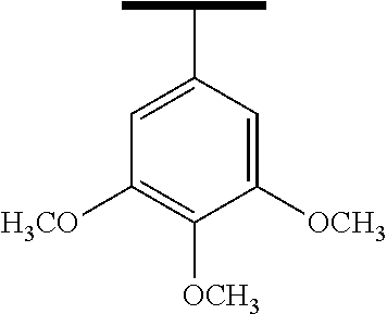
C1([OCH3])=CC(C(C)C)=CC([H3CO])=C1[OCH3]
